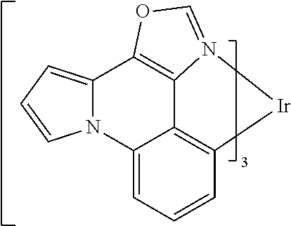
C12=C3C=CC=C1N1C(=CC=C1)C1=C2N(=CO1)[Ir]3
